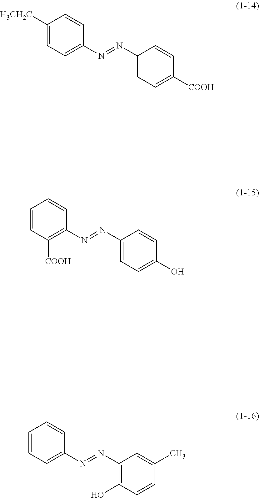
C1([H3CH2C])=CC=C(N=NC2=CC=C([COOH])C=C2)C=C1.C1=CC([COOH])=C(N=NC2=CC=C(O)C=C2)C=C1.C1=CC=C(N=NC2=C(O)C=CC(C)=C2)C=C1
